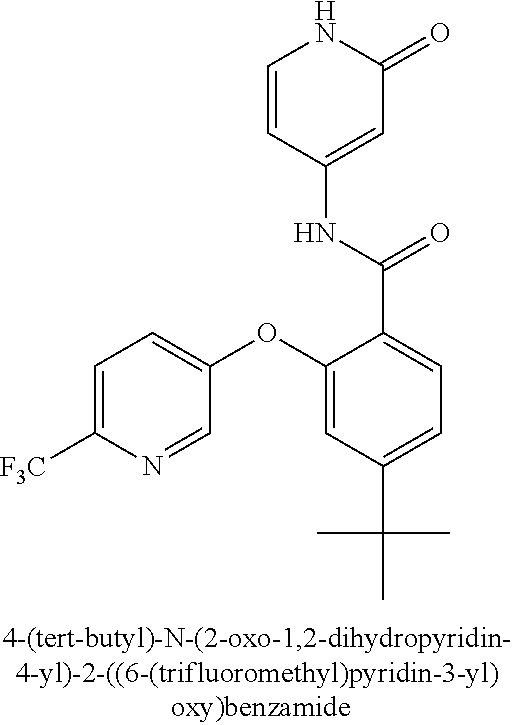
O(C1=CC(C(C)(C)C)=CC=C1C(=O)NC1=CC(=O)NC=C1)C1=CC=C([F3C])N=C1
